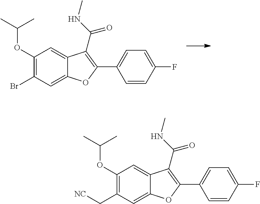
C1(OC(C)C)=C(C[NC])C=C2C(=C1)C(C(=O)NC)=C(C1=CC=C(F)C=C1)O2.C1(OC(C)C)=C(Br)C=C2C(=C1)C(C(=O)NC)=C(C1=CC=C(F)C=C1)O2
